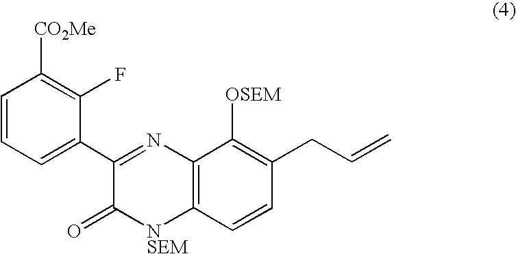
C1=CC=C(C2=NC3=C([NSEM]C2=O)C=CC(CC=C)=C3[OSEM])C(F)=C1[CO2Me]
